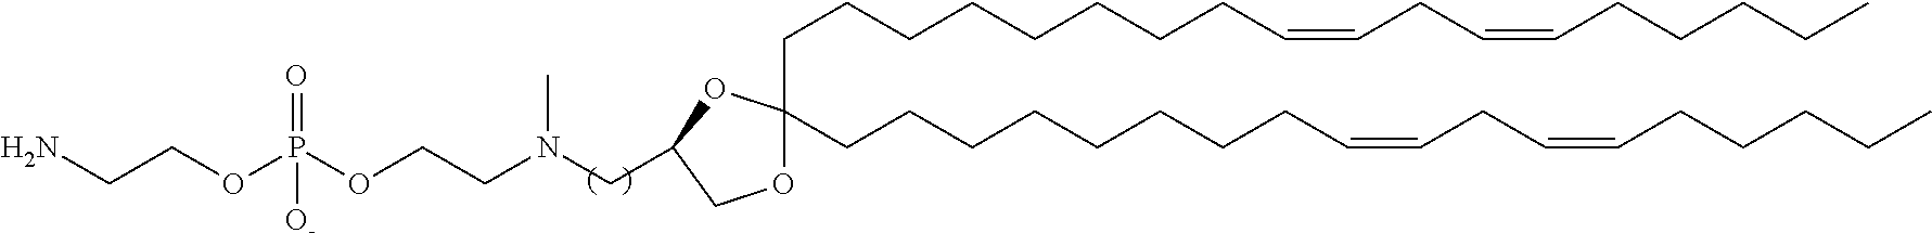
O=P(OCCN(CC1OC(CCCCCCCCC=CCC=CCCCCC)(CCCCCCCCC=CCC=CCCCCC)OC1)C)(OCCN)[O-]
